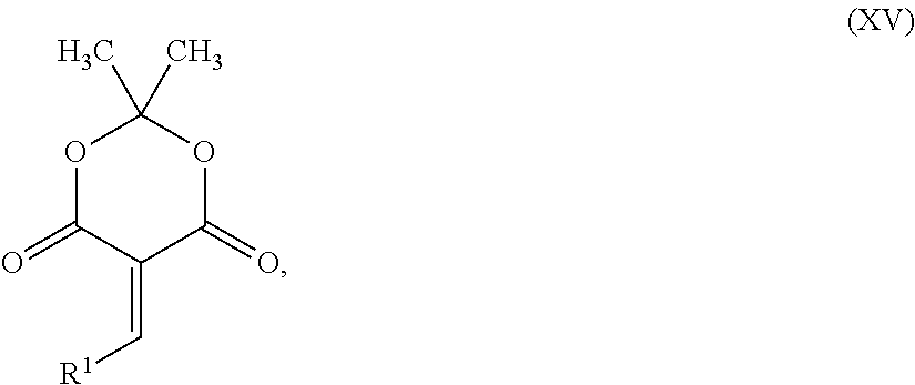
O1C(=O)C(=C[R1])C(=O)OC1(C)C
